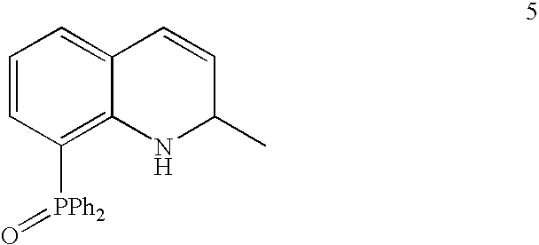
C1=CC([PPh2]=O)=C2C(=C1)C=CC(C)N2
